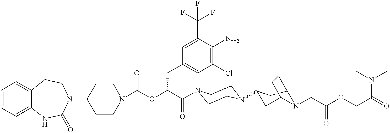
C1=CC=C2C(=C1)CCN(C1CCN(C(OC(C(=O)N3CCN(C4CC5N(CC(OCC(=O)N(C)C)=O)C(C4)CC5)CC3)CC3=CC(Cl)=C(N)C(C(F)(F)F)=C3)=O)CC1)C(=O)N2
